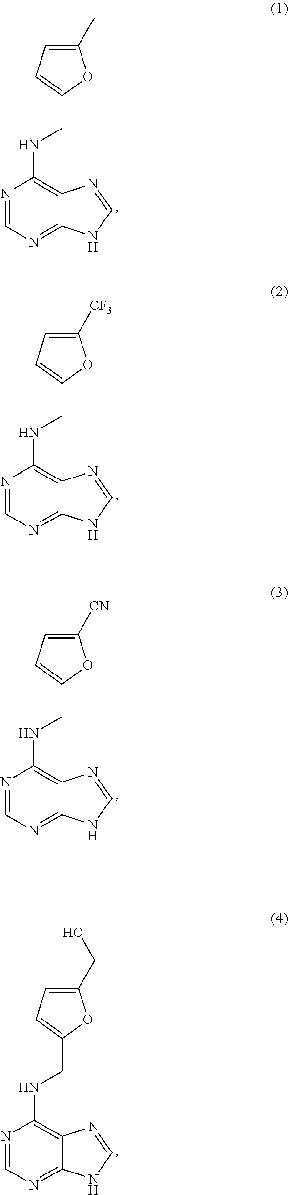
N1=CN=C2C(=C1NCC1=CC=C(C)O1)N=CN2.N1=CN=C2C(=C1NCC1=CC=C([CF3])O1)N=CN2.N1=CN=C2C(=C1NCC1=CC=C([CN])O1)N=CN2.N1=CN=C2C(=C1NCC1=CC=C(CO)O1)N=CN2
